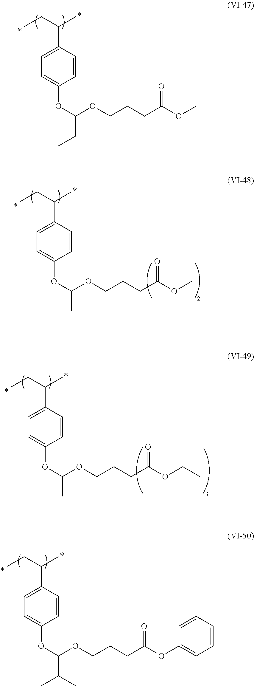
C(C1=CC=C(OC(OCCCC(OC)=O)CC)C=C1)(CC)C.C(C1=CC=C(OC(OCCCC(OC)=O)C)C=C1)(CC)C.C(C1=CC=C(OC(OCCCC(OCC)=O)C)C=C1)(CC)C.C(C1=CC=C(OC(OCCCC(OC2=CC=CC=C2)=O)C(C)C)C=C1)(CC)C
